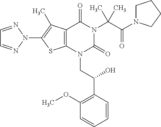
C12=C(C(C)=C(N3N=CC=N3)S1)C(=O)N(C(C(=O)N1CCCC1)(C)C)C(=O)N2CC(C1=C(OC)C=CC=C1)O
